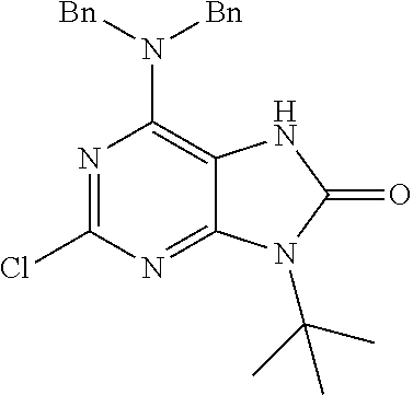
N1=C(Cl)N=C2C(=C1N([Bn])[Bn])NC(=O)N2C(C)(C)C
